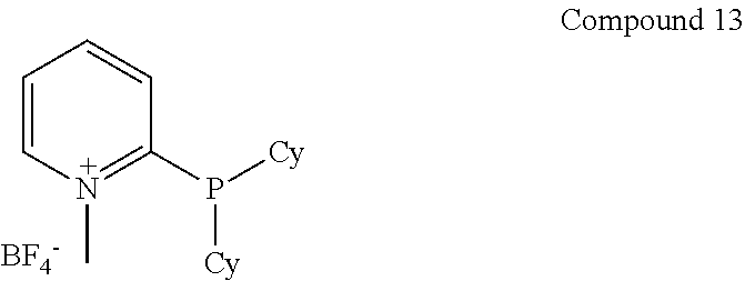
C1=CN(C)=C(P([Cy])[Cy])C=C1.[BF4-]
